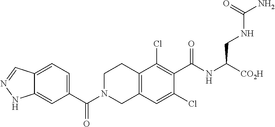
C12=CC=C(C(N3CC4=C(CC3)C(Cl)=C(C(NC([CO2H])CNC(=O)N)=O)C(Cl)=C4)=O)C=C1NN=C2
